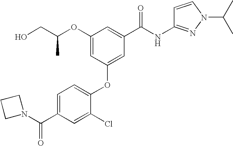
O(C1=CC(OC2=CC=C(C(N3CCC3)=O)C=C2Cl)=CC(C(NC2=NN(C(C)C)C=C2)=O)=C1)C(CO)C
